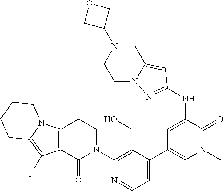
C12=C(F)C3=C(N1CCCC2)CCN(C1=C(CO)C(C2=CN(C)C(=O)C(NC4=NN5CCN(C6COC6)CC5=C4)=C2)=CC=N1)C3=O
